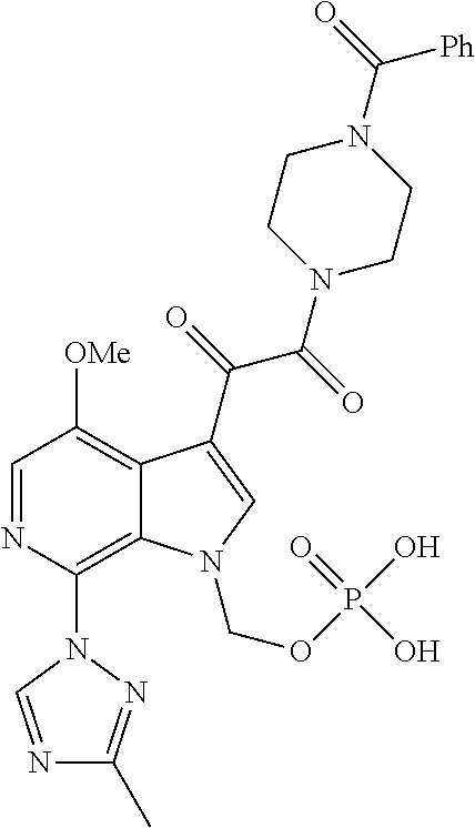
C1=NC(N2C=NC(C)=N2)=C2C(=C1[OMe])C(C(=O)C(=O)N1CCN(C(=O)[Ph])CC1)=CN2COP(O)(=O)O
